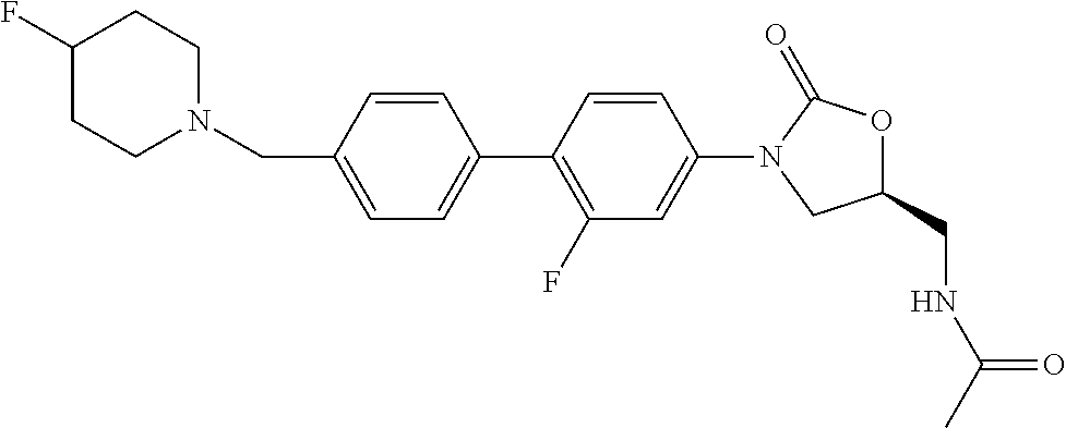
C1(CN2CCC(F)CC2)=CC=C(C2=C(F)C=C(N3CC(CNC(C)=O)OC3=O)C=C2)C=C1
